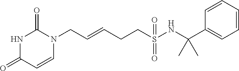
C(=CCCS(NC(C1=CC=CC=C1)(C)C)(=O)=O)CN1C(=O)NC(=O)C=C1
